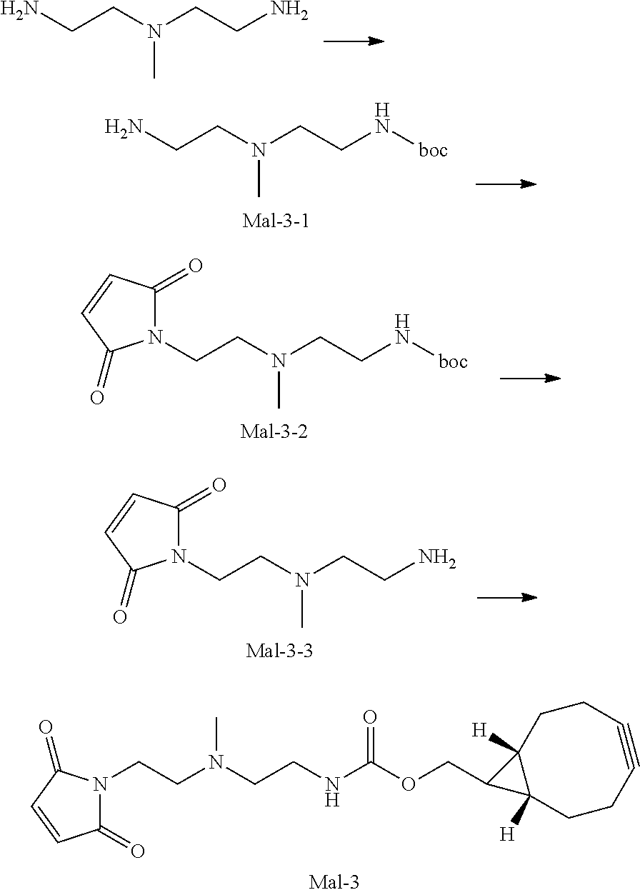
C(CN(CCN)C)N.C(CN(CCN[boc])C)N.C1(=O)N(CCN(CCNC(OCC2C3([H])CCC#CCCC32[H])=O)C)C(=O)C=C1.C(CN(CCN)C)N1C(=O)C=CC1=O.C(CN(CCN[boc])C)N1C(=O)C=CC1=O
